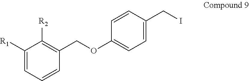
C1([R1])=CC=CC(COC2=CC=C(CI)C=C2)=C1[R2]
